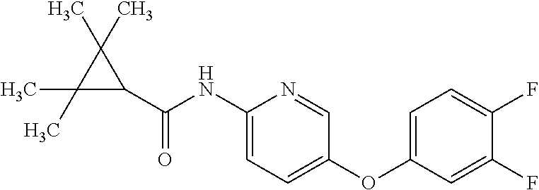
C1(C(NC2=CC=C(OC3=CC=C(F)C(F)=C3)C=N2)=O)C(C)(C)C1(C)C
